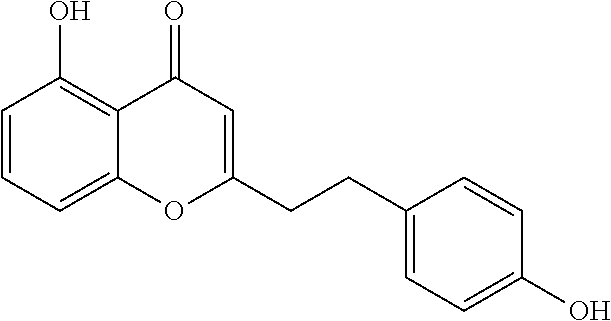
C1=CC=C2C(=C1O)C(=O)C=C(CCC1=CC=C(O)C=C1)O2
